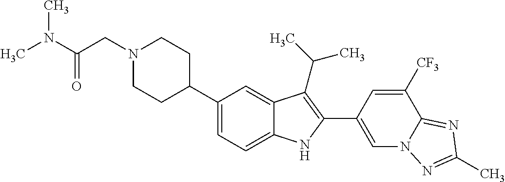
N1(CC(N(C)C)=O)CCC(C2=CC=C3C(=C2)C(C(C)C)=C(C2=CN4C(=NC(C)=N4)C([CF3])=C2)N3)CC1
